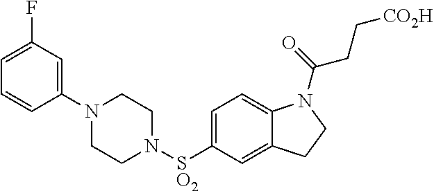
C1(N2CCN([SO2]C3=CC=C4C(=C3)CCN4C(=O)CC[CO2H])CC2)=CC(F)=CC=C1
